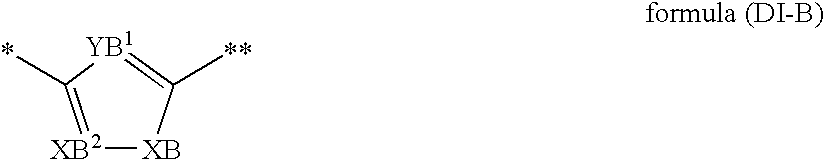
[XB2]1=C(*)[YB1]=C([**])[XB]1
